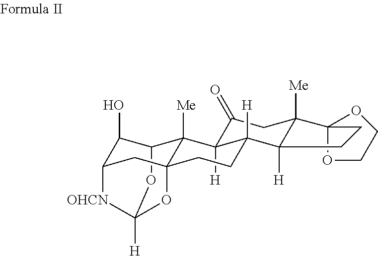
C12(OCCO1)C1([Me])CC(=O)C3([H])C4([Me])C5C(O)C6CC4(CCC3([H])C1([H])CC2)OC([H])(O5)[OHCN]6
